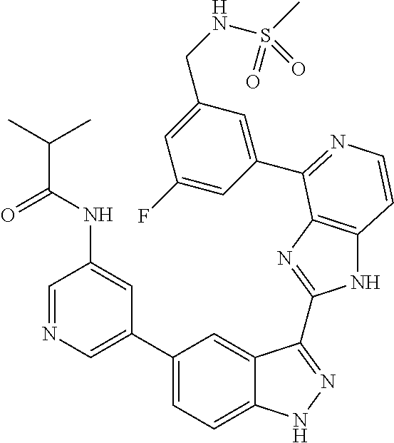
C1(C2=CN=CC(NC(=O)C(C)C)=C2)=CC=C2C(=C1)C(C1=NC3=C(N1)C=CN=C3C1=CC(CNS(C)(=O)=O)=CC(F)=C1)=NN2
